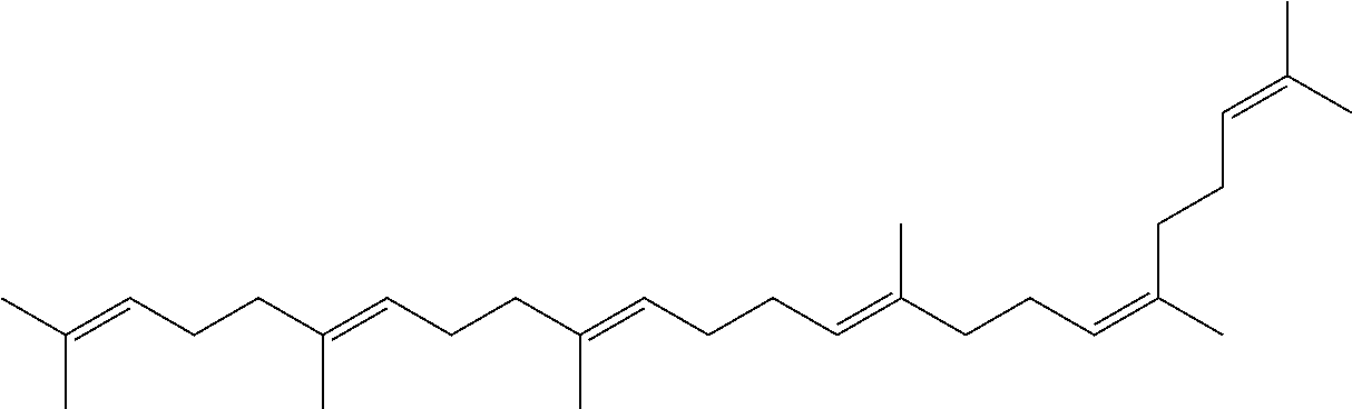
CC(=CCCC(=CCCC(=CCCC=C(CCC=C(C)CCC=C(C)C)C)C)C)C
